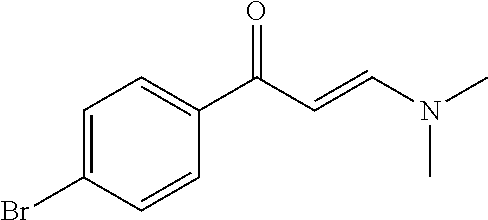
C1=C(Br)C=CC(C(C=CN(C)C)=O)=C1
